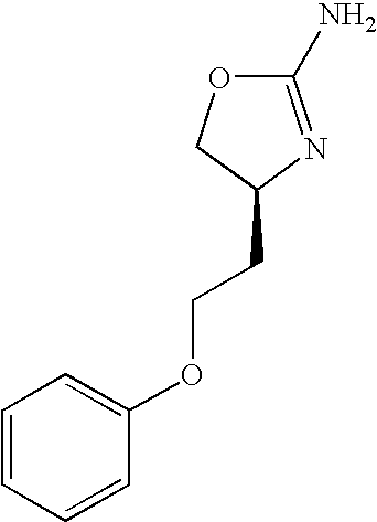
C1(N)=NC(CCOC2=CC=CC=C2)CO1
